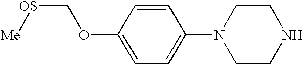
C1=C(OC[OS][Me])C=CC(N2CCNCC2)=C1
